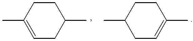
C1(C)=CCC(C)CC1.C1(C)CC=C(C)CC1
